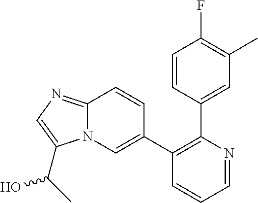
C1(C2=CN3C(=NC=C3C(C)O)C=C2)=C(C2=CC(C)=C(F)C=C2)N=CC=C1
